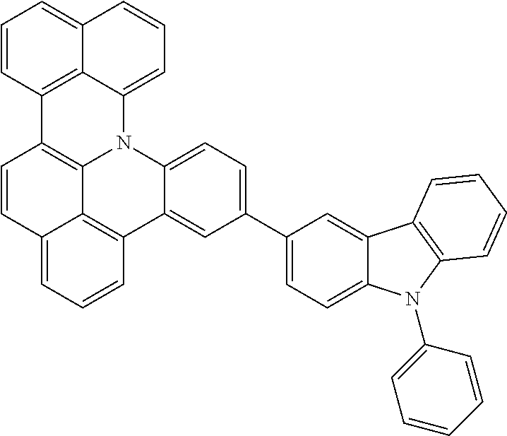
C1=CC2=CC=CC3=C2C2=C1C1=C4C(=CC=CC4=CC=C1)N2C1=CC=C(C2=CC=C4C(=C2)C2=C(N4C4=CC=CC=C4)C=CC=C2)C=C13
